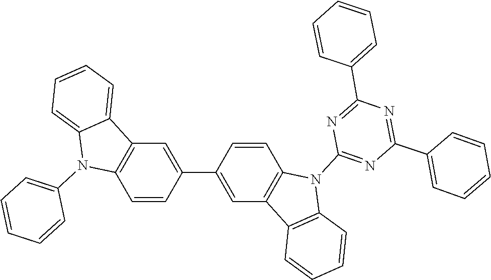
N1(C2=CC=CC=C2)C2=C(C3=CC=CC=C13)C=C(C1=CC3=C(C=C1)N(C1=NC(C4=CC=CC=C4)=NC(C4=CC=CC=C4)=N1)C1=C3C=CC=C1)C=C2
